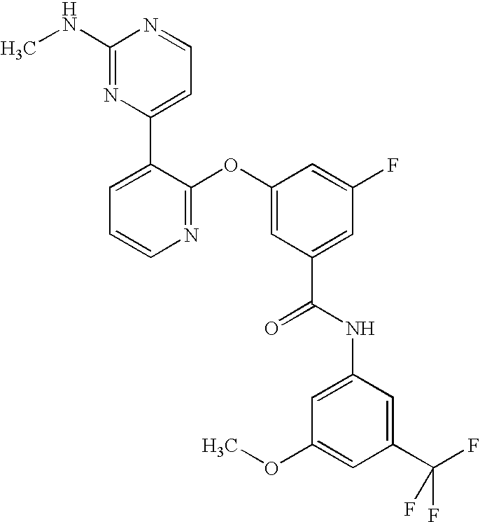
N1=C(OC2=CC(C(NC3=CC(OC)=CC(C(F)(F)F)=C3)=O)=CC(F)=C2)C(C2=CC=NC(NC)=N2)=CC=C1
